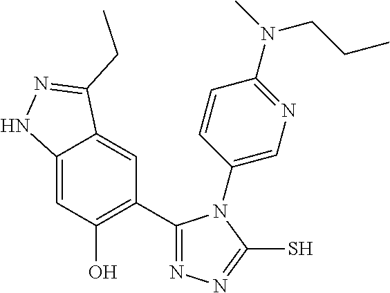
C12=CC(O)=C(C3=NN=C(S)N3C3=CN=C(N(C)CCC)C=C3)C=C1C(CC)=NN2
